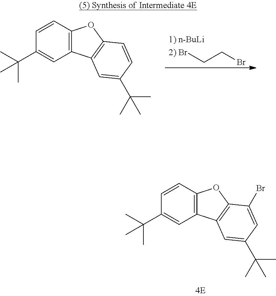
C12=C(C=CC(C(C)(C)C)=C1)OC1=C2C=C(C(C)(C)C)C=C1Br.[2) Br]CCBr.[1) n-BuLi].C12=C(C=CC(C(C)(C)C)=C1)OC1=C2C=C(C(C)(C)C)C=C1
